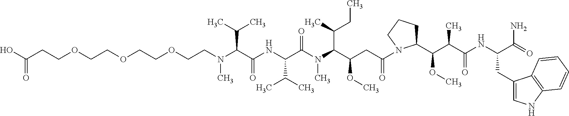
OC(=O)CCOCCOCCOCCN(C(C(NC(C(N(C(C(CC(=O)N1C(C(C(C(NC(C(=O)N)CC2=CNC3=C2C=CC=C3)=O)C)OC)CCC1)OC)C(C)CC)C)=O)C(C)C)=O)C(C)C)C
